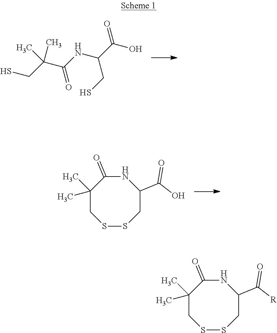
SCC(C(NC(C(O)=O)CS)=O)(C)C.N1C(=O)C(C)(C)CSSCC1C(O)=O.N1C(=O)C(C)(C)CSSCC1C([R])=O
